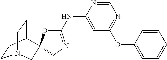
C1(OC2=CC=CC=C2)=NC=NC(NC2=NCC3(C4CCN(CC4)C3)O2)=C1
